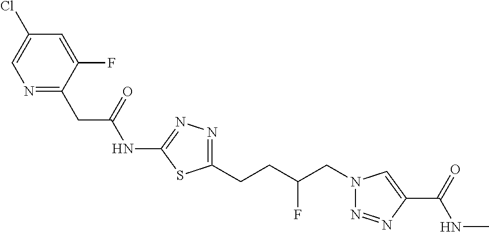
C1(NC(CC2=NC=C(Cl)C=C2F)=O)=NN=C(CCC(CN2N=NC(C(=O)NC)=C2)F)S1
